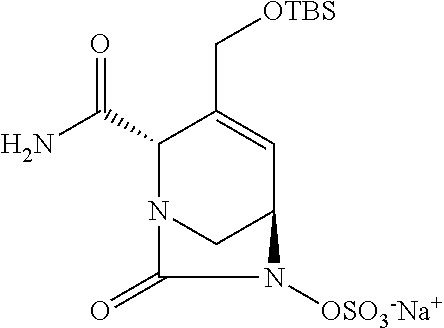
C1(C(N)=O)N2CC(C=C1C[OTBS])N([OSO3-Na+])C2=O
